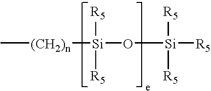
C[(CH2)n][Si]([R5])([R5])O[Si]([R5])([R5])[R5]
